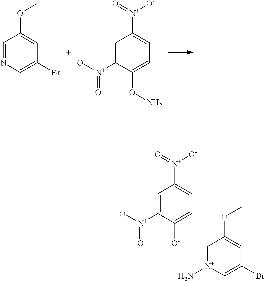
C1=NC=C(Br)C=C1OC.C1=C([N+](=O)[O-])C(ON)=CC=C1[N+]([O-])=O.C1=C([N+](=O)[O-])C([O-])=CC=C1[N+]([O-])=O.C1=[N+](N)C=C(Br)C=C1OC
